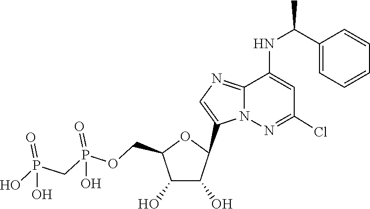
C1(C2C(O)C(O)C(COP(=O)(O)CP(=O)(O)O)O2)=CN=C2C(NC(C3=CC=CC=C3)C)=CC(Cl)=NN12
